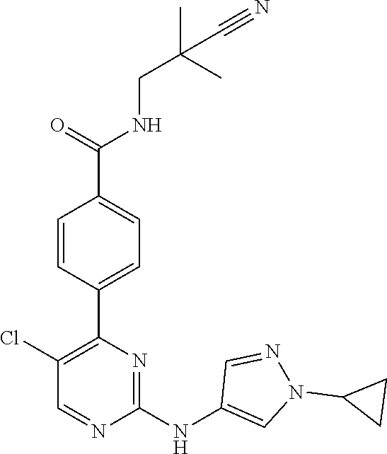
C1(C2=C(Cl)C=NC(NC3=CN(C4CC4)N=C3)=N2)=CC=C(C(NCC(C)(C)C#N)=O)C=C1
